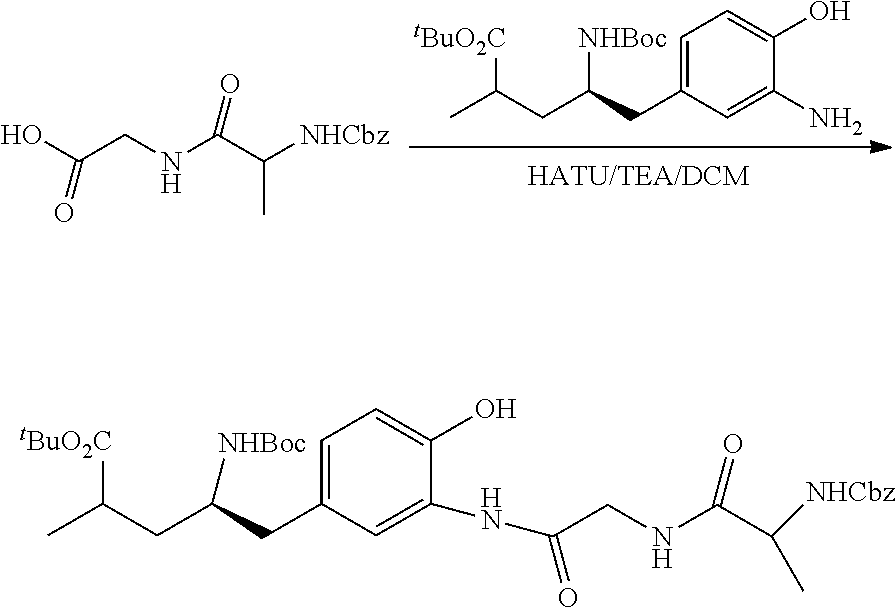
C(NC(C(C)[NHCbz])=O)C(O)=O.CC(CC(CC1=CC=C(O)C(N)=C1)[NHBoc])[tBuO2C].CC(CC(CC1=CC=C(O)C(NC(CNC(C(C)[NHCbz])=O)=O)=C1)[NHBoc])[tBuO2C]
